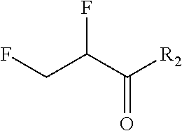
C(C(C([R2])=O)F)F
